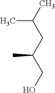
CC(C)CC(C)CO
